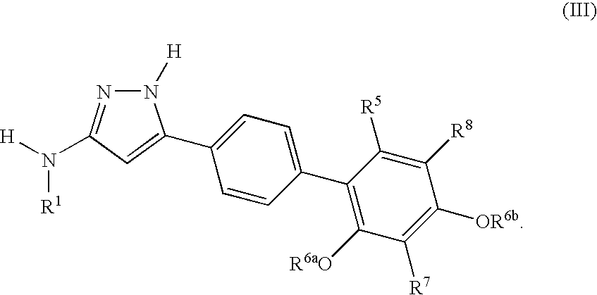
N1([H])N=C(N([H])[R1])C=C1C1=CC=C(C2=C([R6aO])C([R7])=C([OR6b])C([R8])=C2[R5])C=C1
